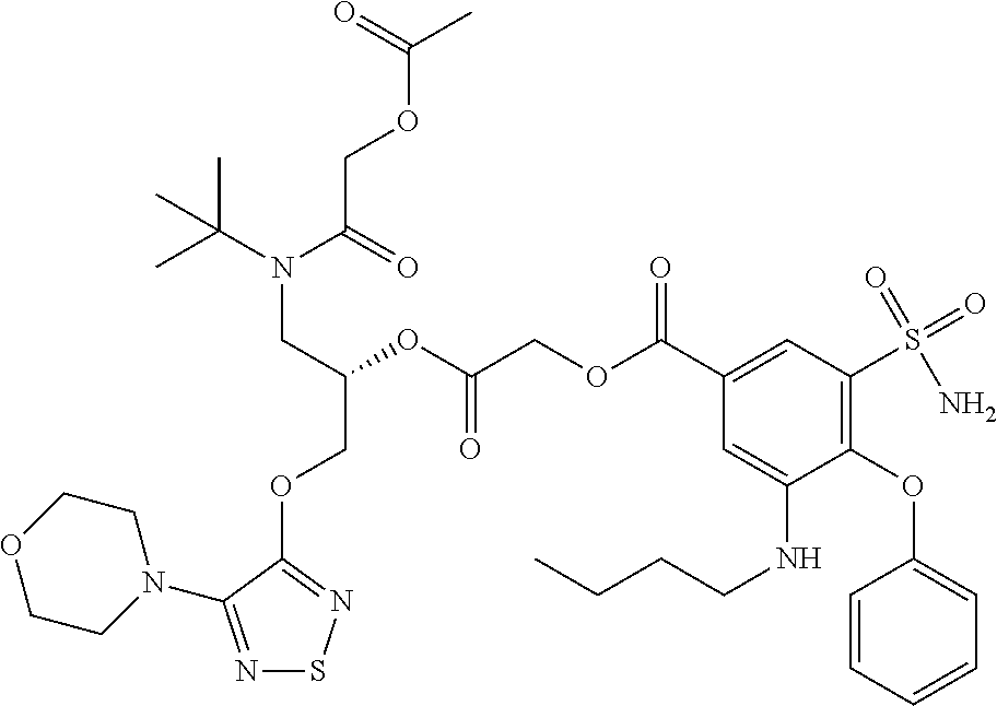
N1=C(N2CCOCC2)C(OCC(OC(COC(C2=CC(S(=O)(=O)N)=C(OC3=CC=CC=C3)C(NCCCC)=C2)=O)=O)CN(C(C)(C)C)C(=O)COC(C)=O)=NS1
